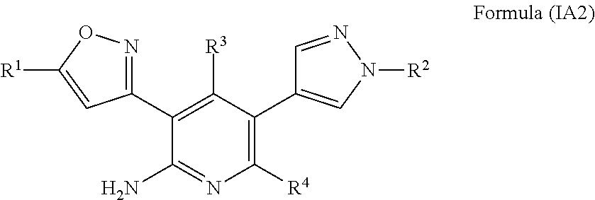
C1(C2=CN([R2])N=C2)=C([R4])N=C(N)C(C2=NOC([R1])=C2)=C1[R3]
